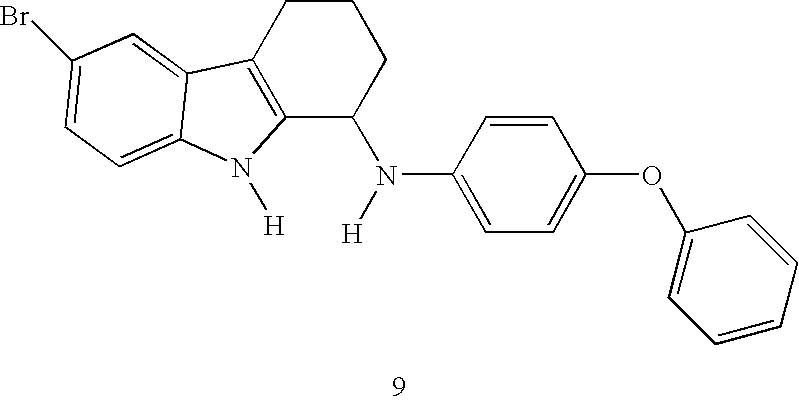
C12=C(CCCC1N([H])C1=CC=C(OC3=CC=CC=C3)C=C1)C1=CC(Br)=CC=C1N2[H]
